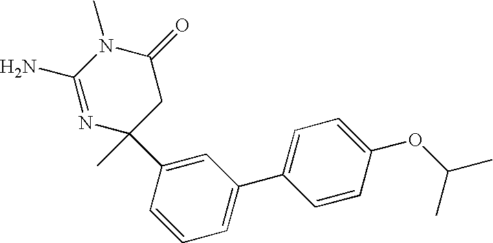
N1=C(N)N(C)C(=O)CC1(C1=CC(C2=CC=C(OC(C)C)C=C2)=CC=C1)C
